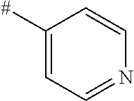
C1([#])=CC=NC=C1
